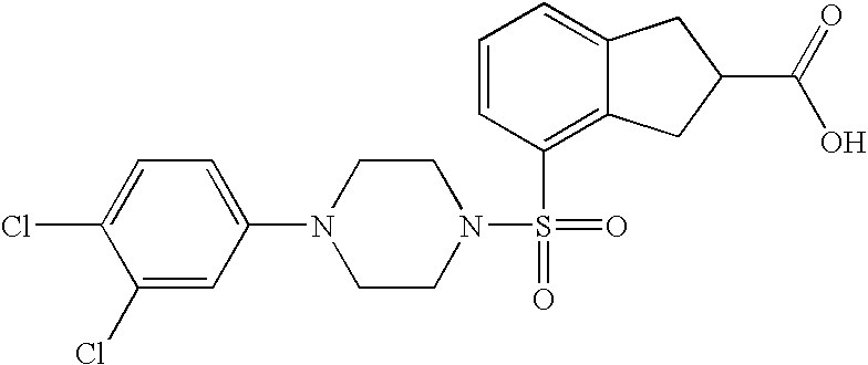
C1(Cl)=CC(N2CCN(S(=O)(=O)C3=C4C(=CC=C3)CC(C(O)=O)C4)CC2)=CC=C1Cl
